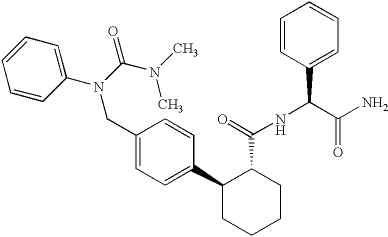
C1(CN(C2=CC=CC=C2)C(N(C)C)=O)=CC=C(C2CCCCC2C(=O)NC(C(N)=O)C2=CC=CC=C2)C=C1
